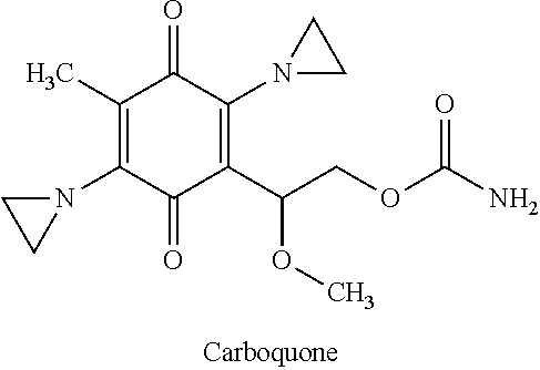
C1(C)=C(N2CC2)C(=O)C(C(OC)COC(=O)N)=C(N2CC2)C1=O
